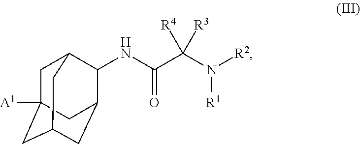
C1C2([A1])CC3CC(C(NC(C(N([R2])[R1])([R3])[R4])=O)C1C3)C2
